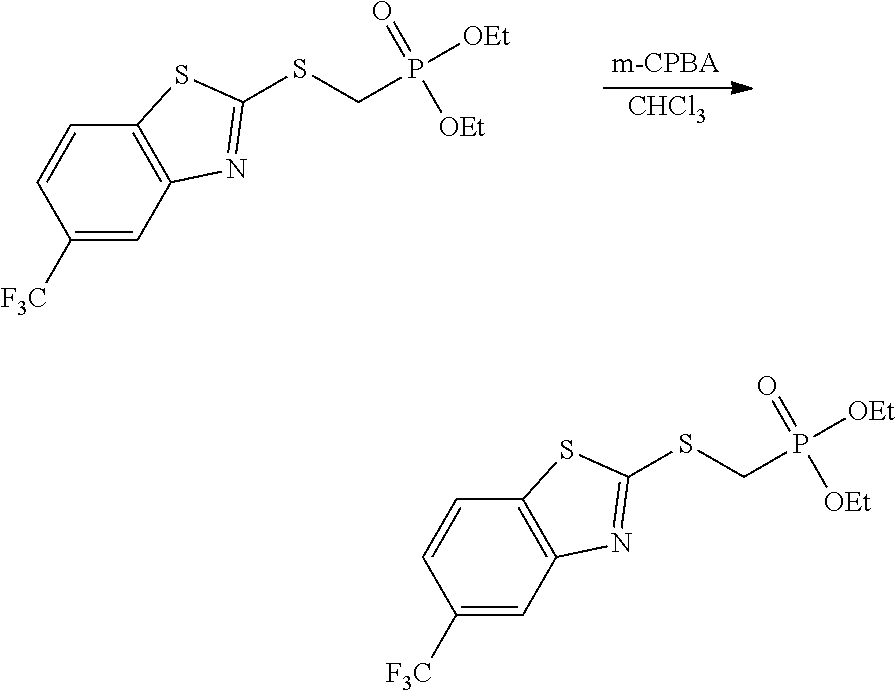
C1=CC2=C(C=C1[F3C])N=C(SCP(=O)([OEt])[OEt])S2.[CHCl3].C1=CC2=C(C=C1[F3C])N=C(SCP(=O)([OEt])[OEt])S2
